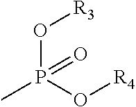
O(P(O[R4])(C)=O)[R3]
